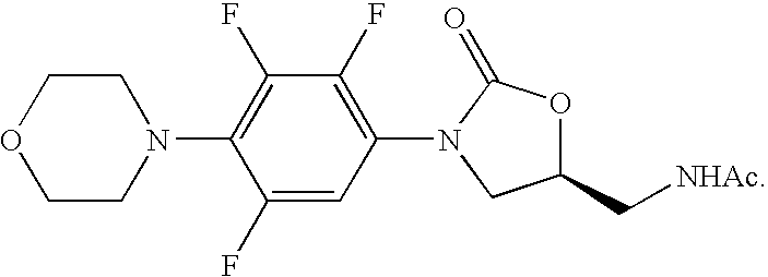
C1CN(C2=C(F)C(F)=C(N3C(=O)OC(C[NHAc])C3)C=C2F)CCO1
